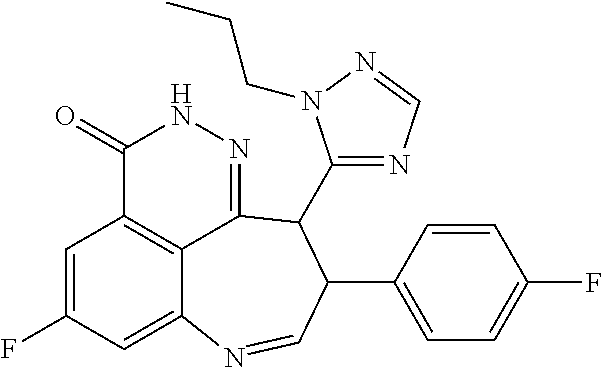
C1=C(F)C=C2C3=C1C(=O)NN=C3C(C1=NC=NN1CCC)C(C1=CC=C(F)C=C1)C=N2
